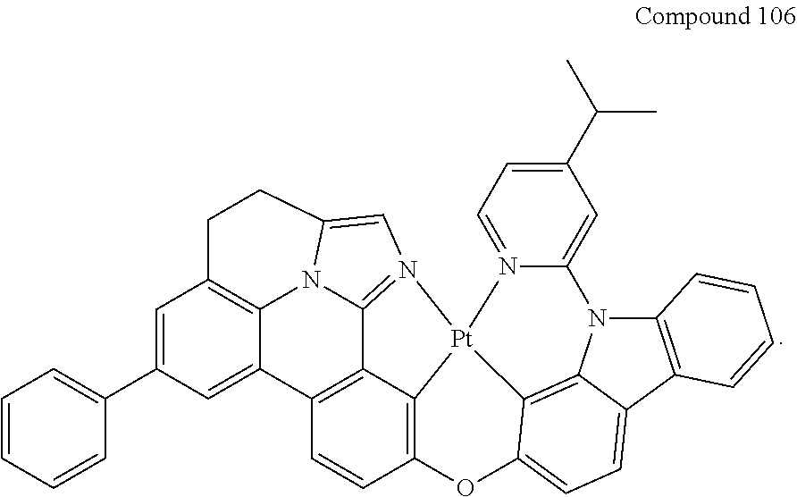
C12=CC(C3=CC=CC=C3)=CC3=C1N1C4=N(C=C1CC3)[Pt]13C5=C(C=CC2=C45)OC2=CC=C4C(=C12)N(C1=C4C=CC=C1)C1=CC(C(C)C)=CC=N31
